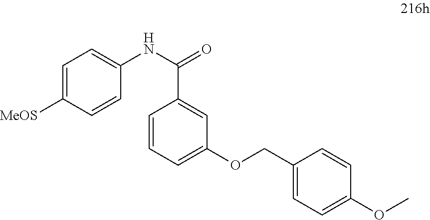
C1=C([MeOS])C=CC(NC(=O)C2=CC(OCC3=CC=C(OC)C=C3)=CC=C2)=C1
